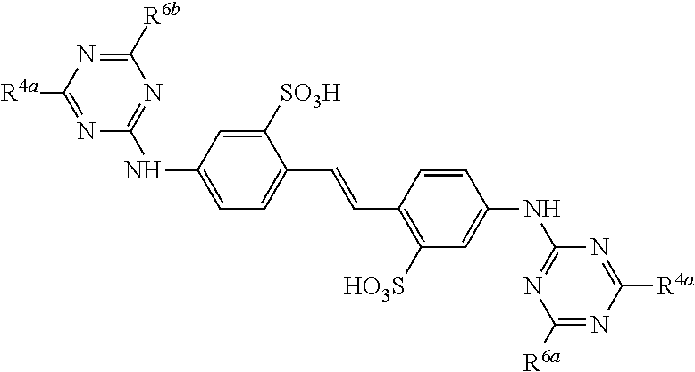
N1=C([R4a])N=C([R6b])N=C1NC1=CC=C(C=CC2=C([HO3S])C=C(NC3=NC([R6a])=NC([R4a])=N3)C=C2)C([SO3H])=C1
